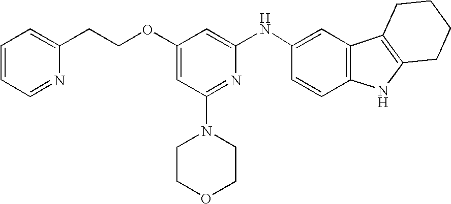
O(C1=CC(N2CCOCC2)=NC(NC2=CC3=C(C=C2)NC2=C3CCCC2)=C1)CCC1=CC=CC=N1
